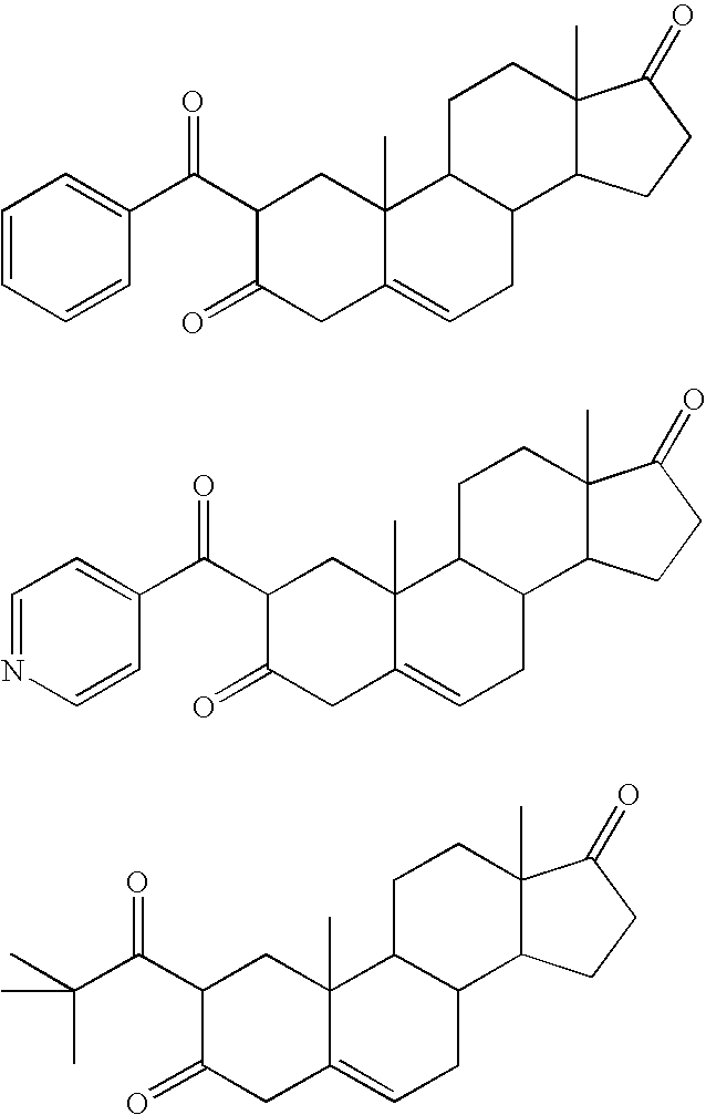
C1(C(C2=CC=CC=C2)=O)C(=O)CC2=CCC3C(C2(C)C1)CCC1(C)C3CCC1=O.C1(C(C2=CC=NC=C2)=O)C(=O)CC2=CCC3C(C2(C)C1)CCC1(C)C3CCC1=O.C1(C(C(C)(C)C)=O)C(=O)CC2=CCC3C(C2(C)C1)CCC1(C)C3CCC1=O
